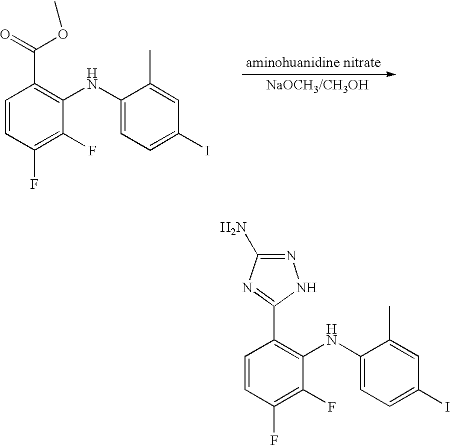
C1=CC(F)=C(F)C(NC2=CC=C(I)C=C2C)=C1C(OC)=O.C1=CC(F)=C(F)C(NC2=CC=C(I)C=C2C)=C1C1=NC(N)=NN1
